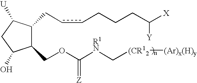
C1(O)C(COC([R1N]C[(CR12][(Ar)x(H)y])=[Z])C(CccCCCC([X])[Y])C([U])C1
